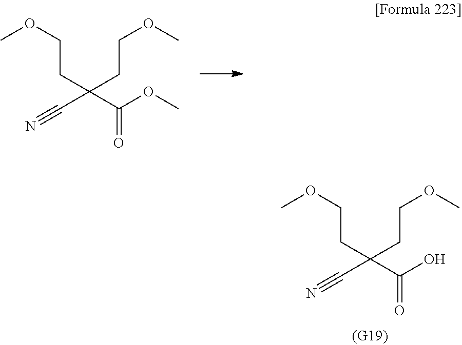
N#CC(C(O)=O)(CCOC)CCOC.N#CC(C(OC)=O)(CCOC)CCOC
